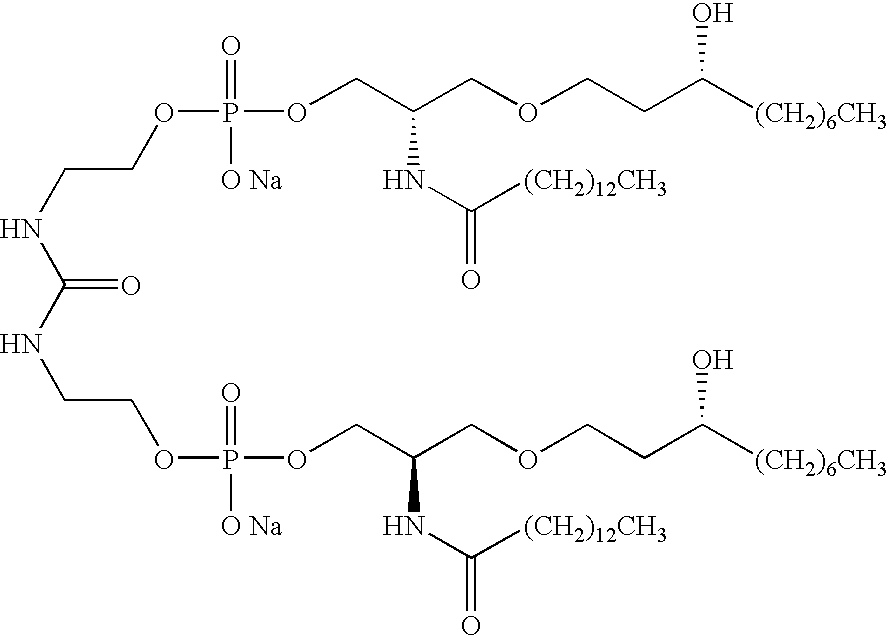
C(CNC(=O)NCCOP(OCC(COCCC([(CH2)6CH3])O)NC(=O)[(CH2)12CH3])(=O)[O Na])OP(OCC(COCCC([(CH2)6CH3])O)NC(=O)[(CH2)12CH3])(=O)[O Na]
